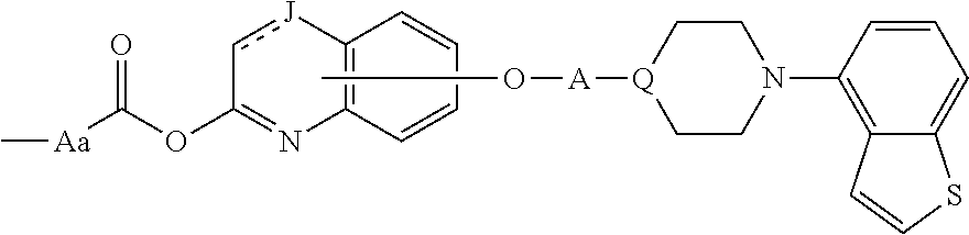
C12=C(C=CC=C1)N=C(OC(=O)[Aa]C)c[J]2.CO[A][Q]1CCN(C2=C3C(=CC=C2)SC=C3)CC1
